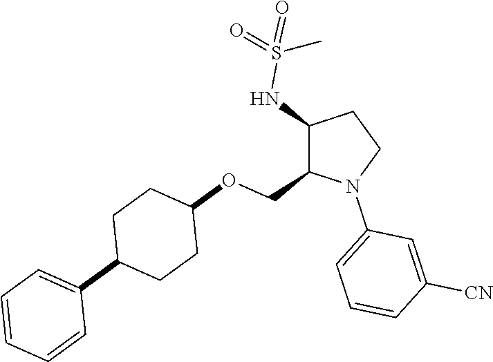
C1(NS(=O)(=O)C)C(COC2CCC(C3=CC=CC=C3)CC2)N(C2=CC=CC([CN])=C2)CC1
